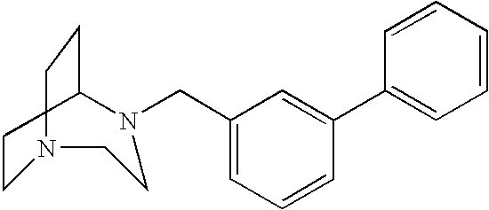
C1CN(CC2=CC=CC(C3=CC=CC=C3)=C2)CCN(CC)C1
